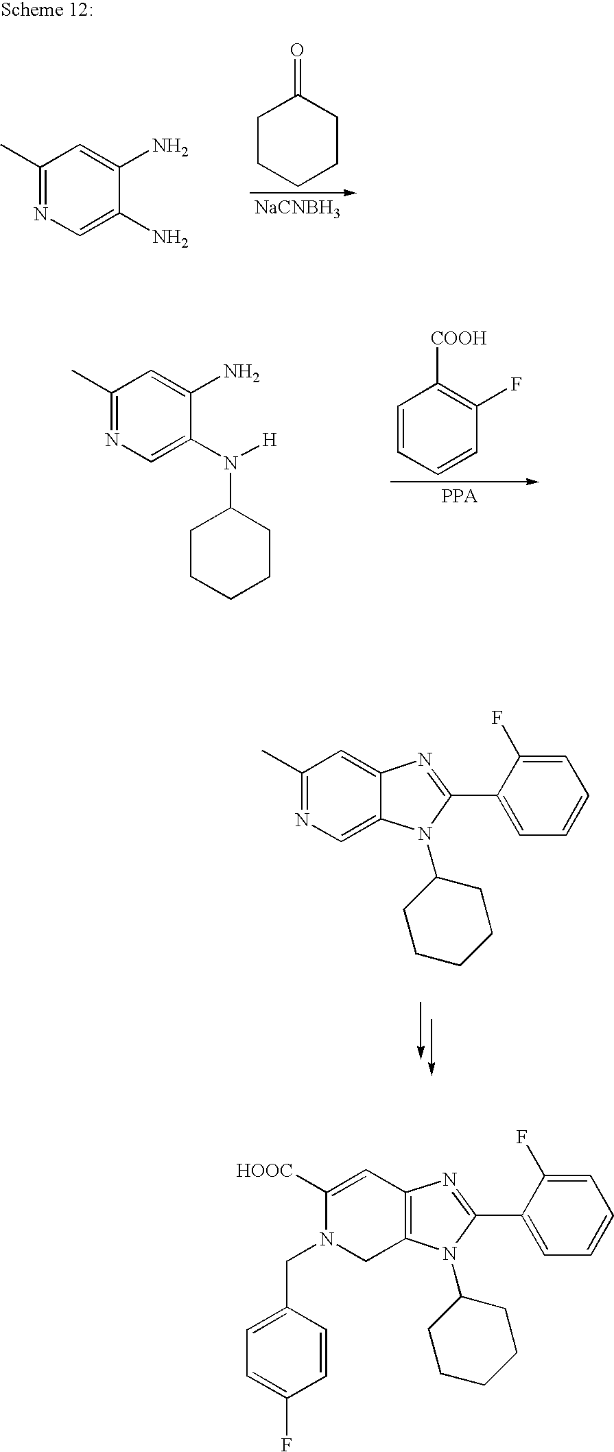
C1(C)=NC=C(N)C(N)=C1.C1CCCCC1=O.[NaCNBH3].C1(C)=NC=C(N([H])C2CCCCC2)C(N)=C1.C1=CC=CC(F)=C1[COOH].C12=CN=C(C)C=C1N=C(C1=CC=CC=C1F)N2C1CCCCC1.C12=C(C=C([HOOC])N(CC3=CC=C(F)C=C3)C1)N=C(C1=CC=CC=C1F)N2C1CCCCC1
